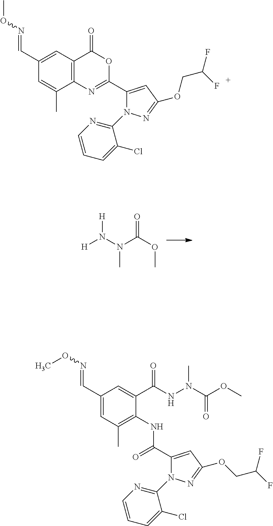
C1(C)=CC(C=NOC)=CC2=C1N=C(C1=CC(OCC(F)F)=NN1C1=NC=CC=C1Cl)OC2=O.[H]N(N(C(OC)=O)C)[H].C1(C)=C(NC(=O)C2=CC(OCC(F)F)=NN2C2=NC=CC=C2Cl)C(C(=O)NN(C(OC)=O)C)=CC(C=NOC)=C1
